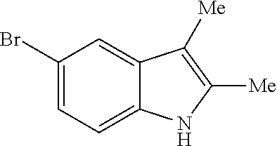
C1(Br)=CC=C2C(=C1)C([Me])=C([Me])N2
